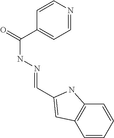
C1=CN=CC=C1C(NN=CC1=CC2=C(C=CC=C2)N1)=O
